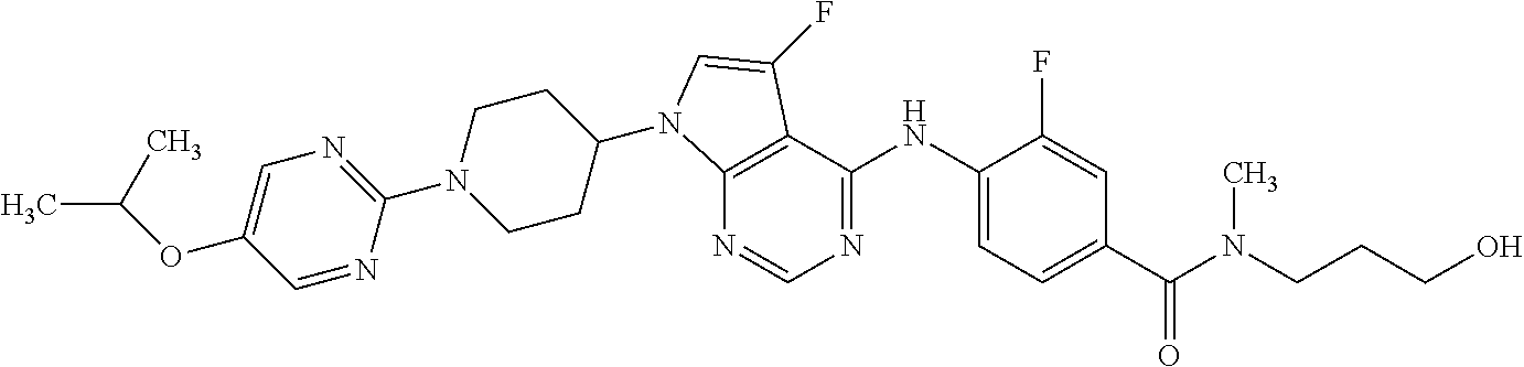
C1(N2CCC(N3C4=C(C(NC5=CC=C(C(N(CCCO)C)=O)C=C5F)=NC=N4)C(F)=C3)CC2)=NC=C(OC(C)C)C=N1
